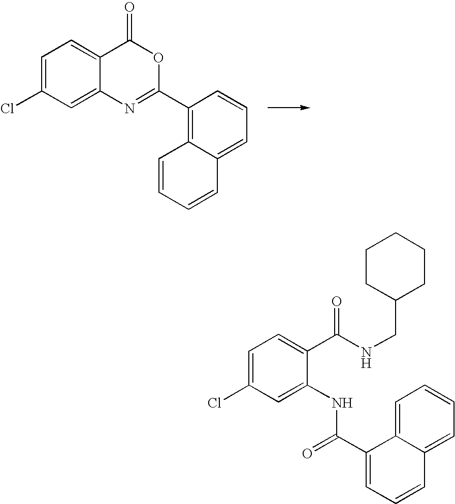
C1=C(Cl)C=C2C(=C1)C(=O)OC(C1=C3C(=CC=C1)C=CC=C3)=N2.C1=C(Cl)C=C(NC(=O)C2=CC=CC3=CC=CC=C32)C(C(NCC2CCCCC2)=O)=C1
